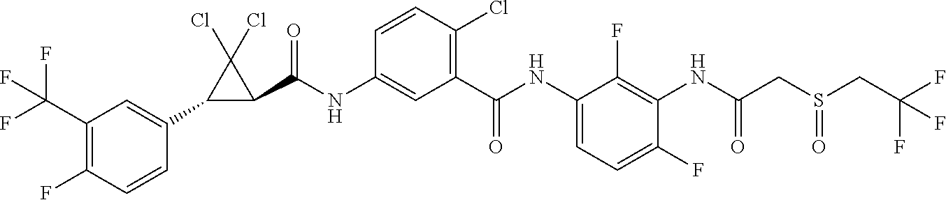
C1(C2=CC(C(F)(F)F)=C(F)C=C2)C(C(NC2=CC(C(NC3=CC=C(F)C(NC(CS(CC(F)(F)F)=O)=O)=C3F)=O)=C(Cl)C=C2)=O)C1(Cl)Cl
